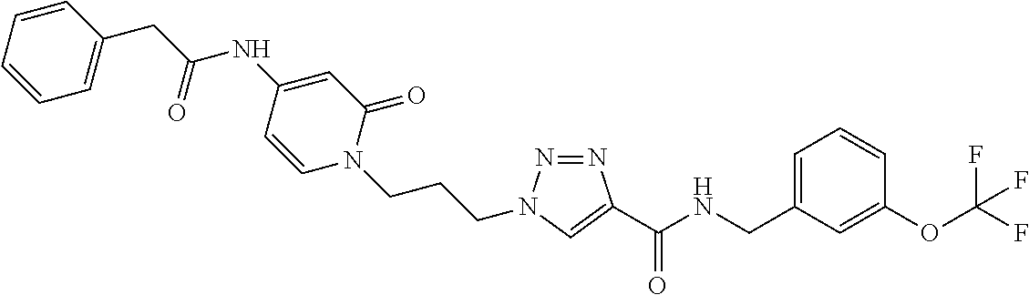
N1=NN(CCCN2C(=O)C=C(NC(CC3=CC=CC=C3)=O)C=C2)C=C1C(NCC1=CC=CC(OC(F)(F)F)=C1)=O
